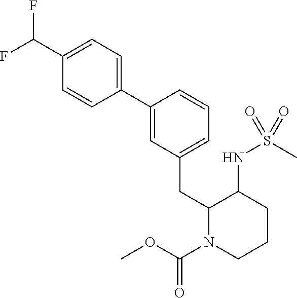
C1(C2=CC(CC3N(C(OC)=O)CCCC3NS(C)(=O)=O)=CC=C2)=CC=C(C(F)F)C=C1
